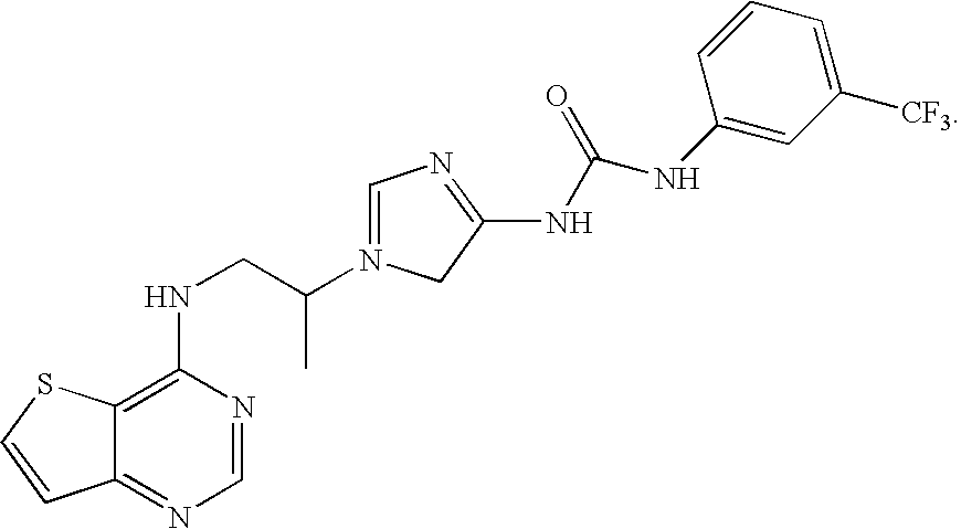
C1(NCC(N2=CN=C(NC(NC3=CC([CF3])=CC=C3)=O)C2)C)=C2C(=NC=N1)C=CS2
